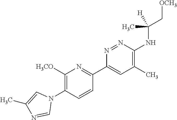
C1([H3CO])=C(N2C=C(C)N=C2)C=CC(C2=CC(C)=C(NC(C[OCH3])([H])C)N=N2)=N1
